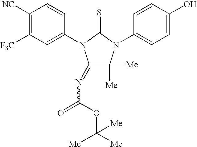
C1([NC])=C([F3C])C=C(N2C(=NC(=O)OC([Me])([Me])[Me])C([Me])([Me])N(C3=CC=C(O)C=C3)C2=S)C=C1
